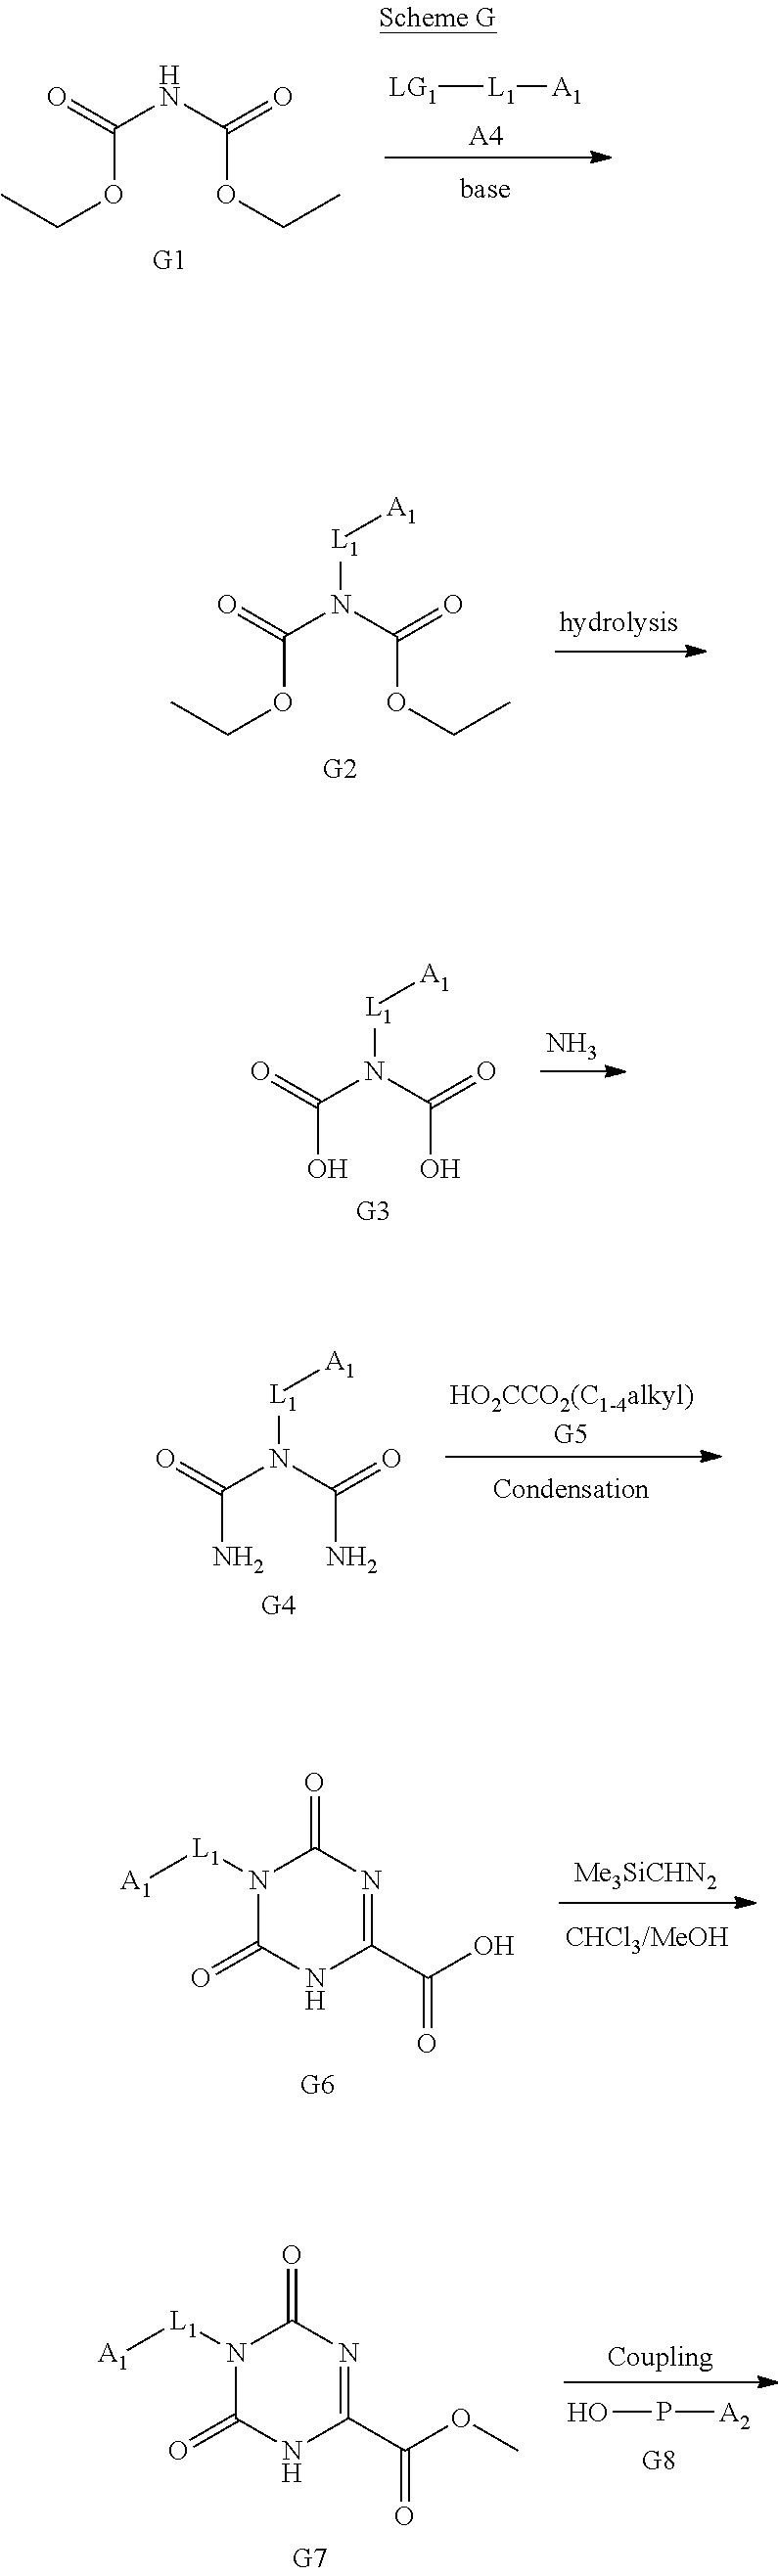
C(OCC)(NC(OCC)=O)=O.[LG1][L1][A1].[A4].C(OCC)(N(C(OCC)=O)[L1][A1])=O.C(O)(N(C(O)=O)[L1][A1])=O.N.C(N)(N(C(N)=O)[L1][A1])=O.[HO2CCO2(C1-4alkyl)G5].N1([L1][A1])C(=O)NC(C(O)=O)=NC1=O.N1([L1][A1])C(=O)NC(C(OC)=O)=NC1=O.OP[A2]
